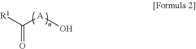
[R1]C([A]O)=O
